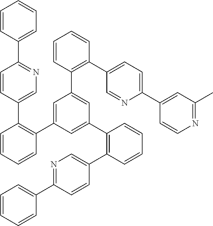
C1=CC(C2=NC=C(C3=C(C4=CC(C5=C(C6=CC=C(C7=CC(C)=NC=C7)N=C6)C=CC=C5)=CC(C5=C(C6=CN=C(C7=CC=CC=C7)C=C6)C=CC=C5)=C4)C=CC=C3)C=C2)=CC=C1
